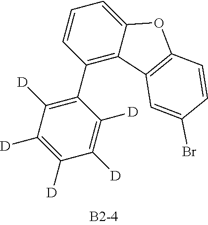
C1=CC(C2=C([D])C([D])=C([D])C([D])=C2[D])=C2C(=C1)OC1=C2C=C(Br)C=C1
